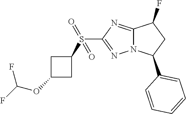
C12=NC(S(C3CC(OC(F)F)C3)(=O)=O)=NN1C(C1=CC=CC=C1)CC2F
